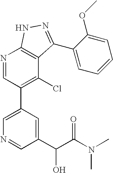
N1=CC(C2=CN=CC(C(C(N(C)C)=O)O)=C2)=C(Cl)C2=C1NN=C2C1=CC=CC=C1OC
